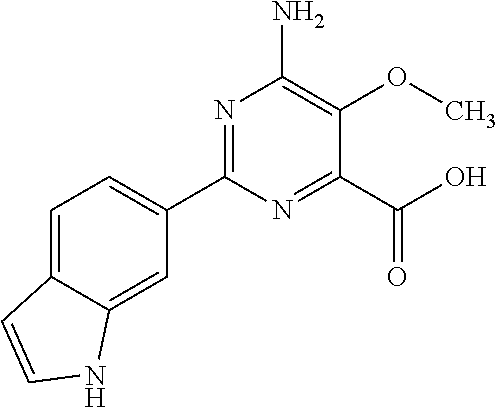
C1=C2C(=CC(C3=NC(N)=C(OC)C(C(O)=O)=N3)=C1)NC=C2
